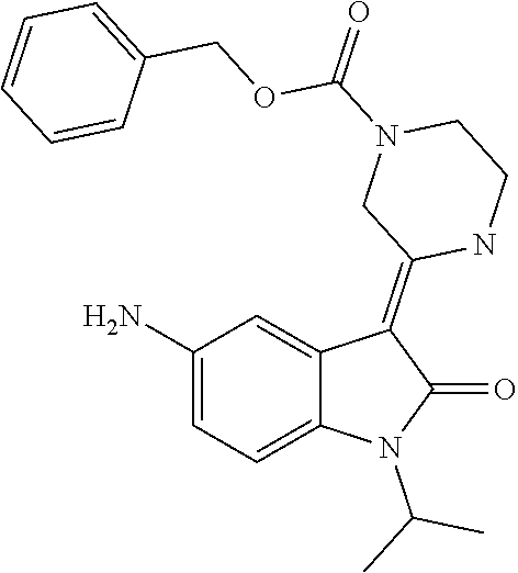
C1(N)=CC=C2C(=C1)C(=C1NCCN(C(=O)OCC3=CC=CC=C3)C1)C(=O)N2C(C)C
